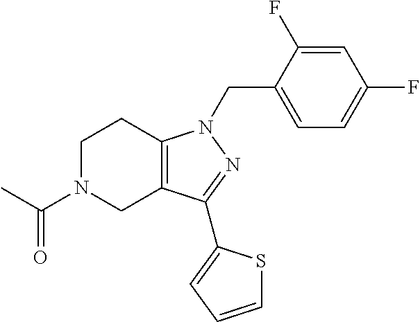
C1N(C(C)=O)CC2=C(C1)N(CC1=CC=C(F)C=C1F)N=C2C1=CC=CS1
